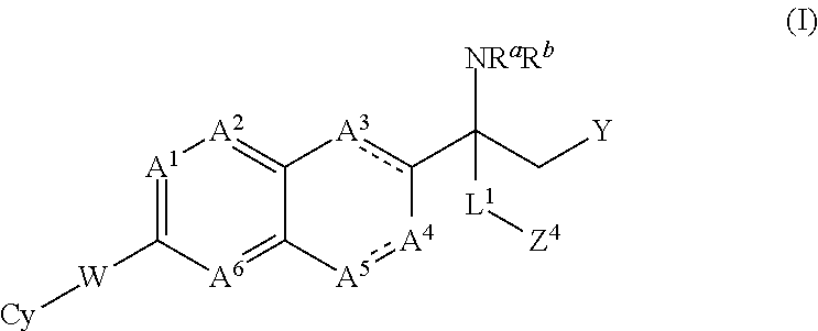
[A1]1=C([W][Cy])[A6]=C2C(=[A2]1)[A3]c(C(C[Y])([NRaRb])[L1][Z4])-[A4]:[A5]2
